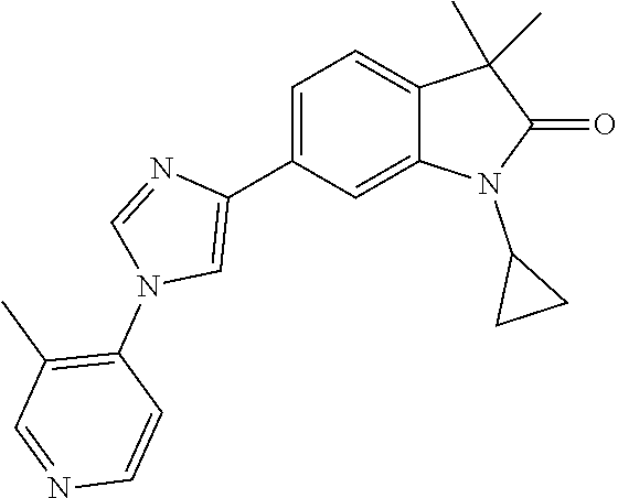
C1=C(C2=CN(C3=C(C)C=NC=C3)C=N2)C=C2C(=C1)C(C)(C)C(=O)N2C1CC1
